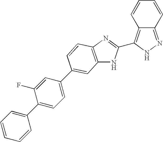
C12=NNC(C3=NC4=C(N3)C=C(C3=CC=C(C5=CC=CC=C5)C(F)=C3)C=C4)=C1C=CC=C2
